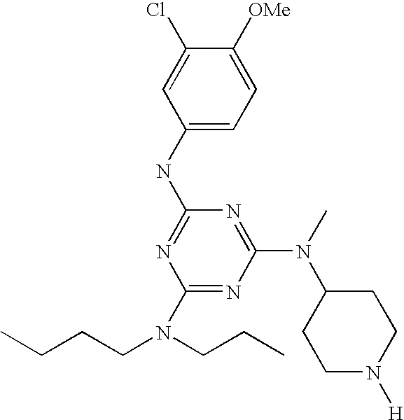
C1(NC2=NC(N(CCC)CCCC)=NC(N(C)C3CCN([H])CC3)=N2)=CC=C([OMe])C(Cl)=C1
